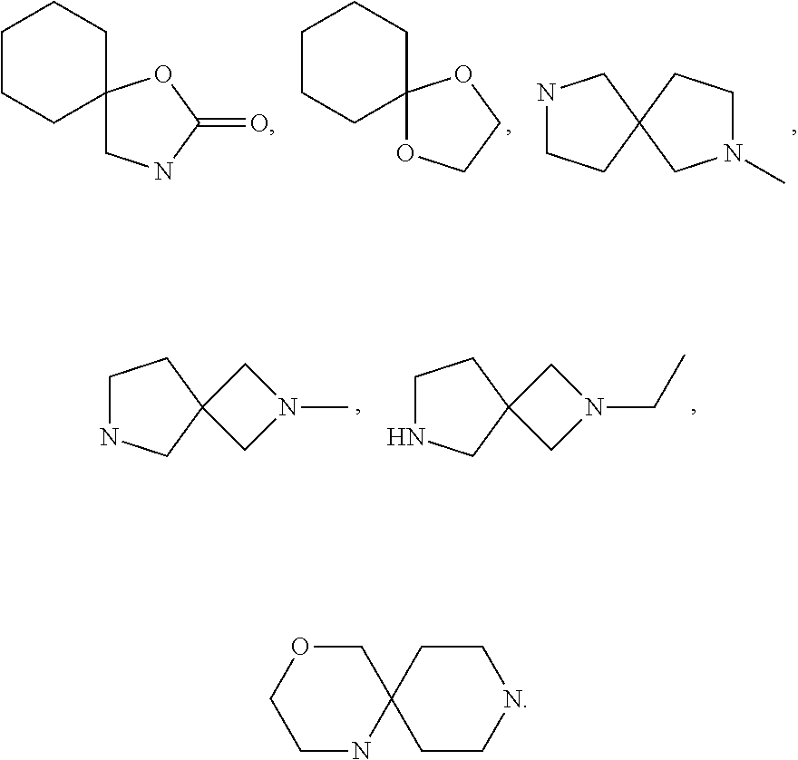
C1CCC2(CC1)CNC(=O)O2.C1CCC2(CC1)OCCO2.N1CCC2(C1)CN(C)CC2.C1NCC2(C1)CN(C)C2.C1NCC2(C1)CN(CC)C2.C1NC2(COC1)CCNCC2
